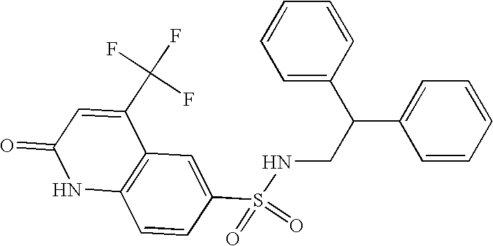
C12=C(C=C(S(=O)(=O)NCC(C3=CC=CC=C3)C3=CC=CC=C3)C=C1)C(C(F)(F)F)=CC(=O)N2
